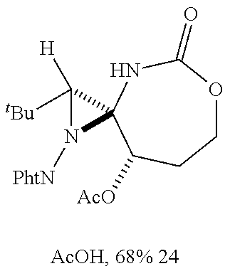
C1OC(=O)NC2(C([AcO])C1)C([H])([tBu])N2[PhtN]
